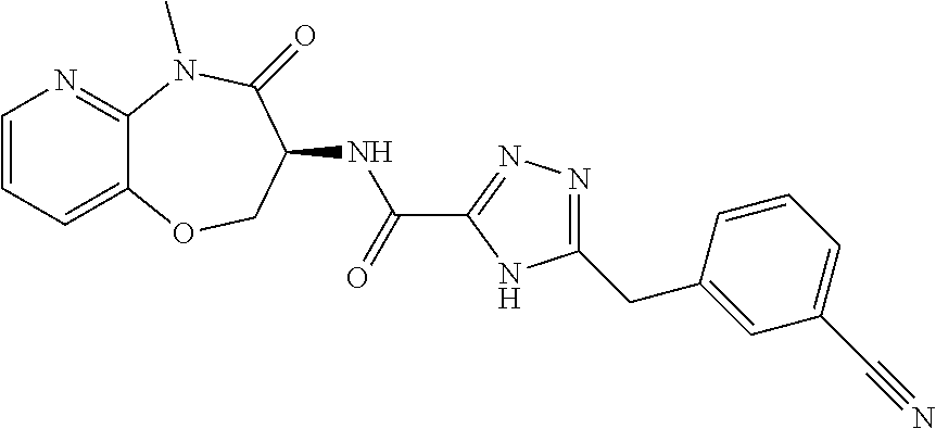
C1=CC=C2C(=N1)N(C)C(=O)C(NC(C1=NN=C(CC3=CC(C#N)=CC=C3)N1)=O)CO2
